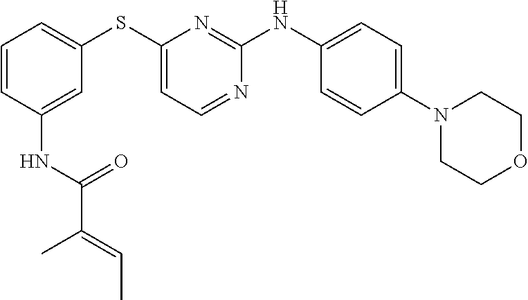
C1=CC=C(SC2=CC=NC(NC3=CC=C(N4CCOCC4)C=C3)=N2)C=C1NC(=O)C(C)=CC
